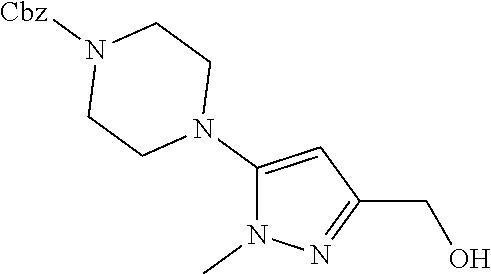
C1(N2CCN([Cbz])CC2)=CC(CO)=NN1C
